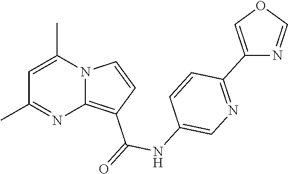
C1=C(C)N2C(=C(C(=O)NC3=CN=C(C4=COC=N4)C=C3)C=C2)N=C1C
